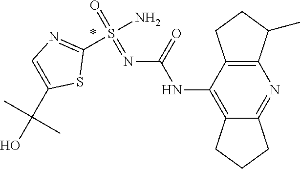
C12=C(C(NC(N=S(=O)(N)C3=NC=C(C(O)(C)C)S3)=O)=C3C(=N1)CCC3)CCC2C
